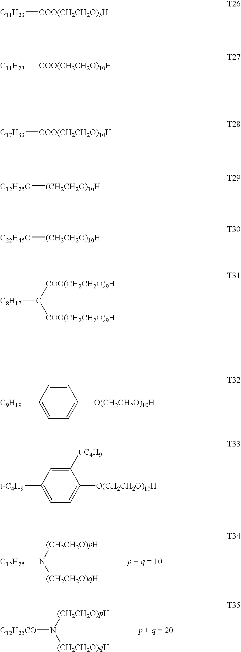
[C12H25]N([(CH2CH2O)qH])[(CH2CH2O)pH].[C12H25CO]N([(CH2CH2O)qH])[(CH2CH2O)pH].[C11H23][COO(CH2CH2O)5H].[C11H23][COO(CH2CH2O)10H].[C17H33][COO(CH2CH2O)10H].[C12H25O][(CH2CH2O)10H].[C22H45O][(CH2CH2O)10H].[C8H17]C([COO(CH2CH2O)9H])[COO(CH2CH2O)9H].C1=CC([C9H19])=CC=C1[O(CH2CH2O)10H].C1([t-C4H9])=CC([t-C4H9])=CC=C1[O(CH2CH2O)10H]
